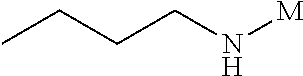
CCCCN[M]
